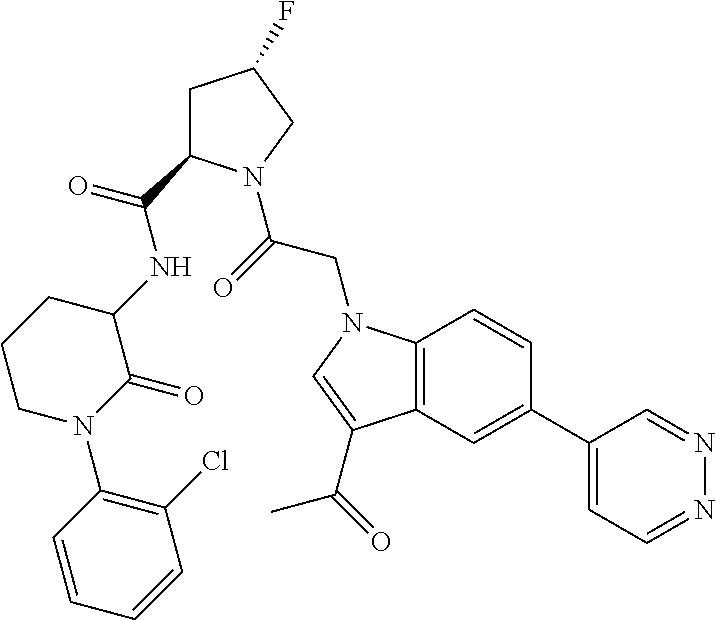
N1=CC=C(C2=CC3=C(C=C2)N(CC(=O)N2C(C(NC4CCCN(C5=C(Cl)C=CC=C5)C4=O)=O)CC(F)C2)C=C3C(=O)C)C=N1
